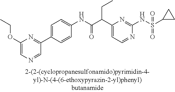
N1=CC=C(C(C(NC2=CC=C(C3=NC(OCC)=CN=C3)C=C2)=O)CC)N=C1NS(=O)(=O)C1CC1
